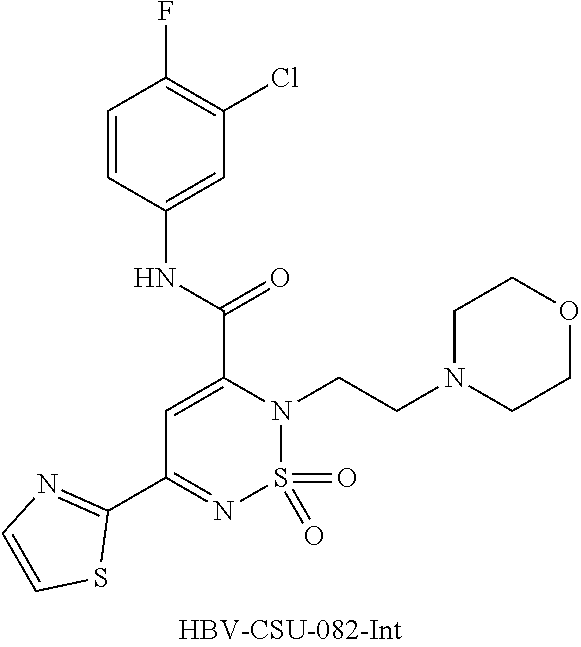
C1=CC(NC(=O)C2=CC(C3=NC=CS3)=NS(=O)(=O)N2CCN2CCOCC2)=CC(Cl)=C1F
